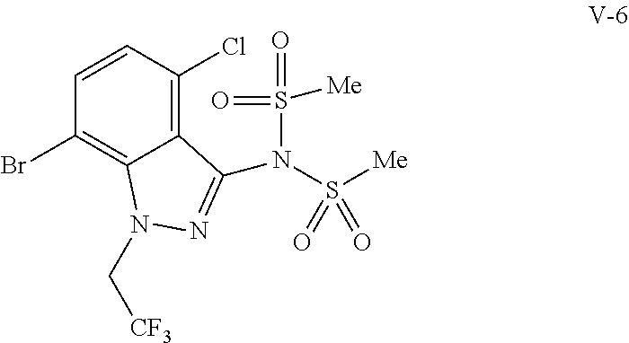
C1=CC(Cl)=C2C(=C1Br)N(C[CF3])N=C2N(S(=O)(=O)[Me])S([Me])(=O)=O
